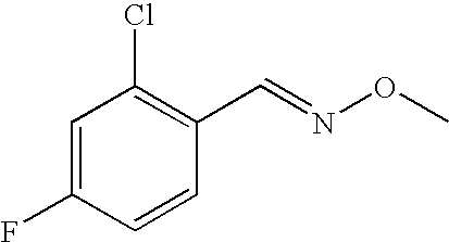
ClC1=C(C=NOC)C=CC(F)=C1
